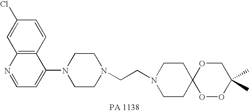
C1(Cl)=CC2=C(C=C1)C(N1CCN(CCN3CCC4(CC3)OOC(C)(C)CO4)CC1)=CC=N2
